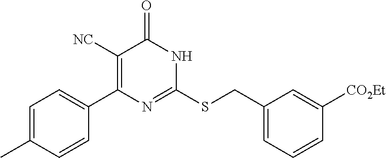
C1=CC(C)=CC=C1C1=C([NC])C(=O)NC(SCC2=CC=CC([CO2Et])=C2)=N1
